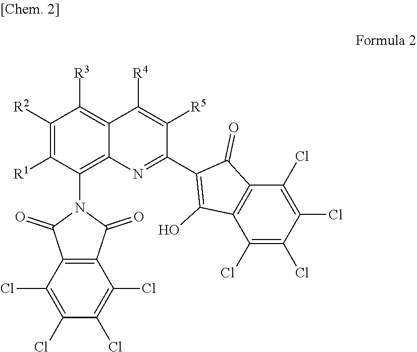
C1([R2])=C([R1])C(N2C(=O)C3=C(C2=O)C(Cl)=C(Cl)C(Cl)=C3Cl)=C2C(=C1[R3])C([R4])=C([R5])C(C1=C(O)C3=C(C1=O)C(Cl)=C(Cl)C(Cl)=C3Cl)=N2
